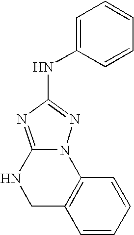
C12=NC(NC3=CC=CC=C3)=NN1C1=C(CN2)C=CC=C1
